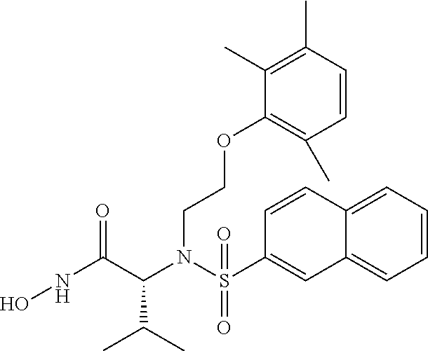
S(=O)(=O)(C1=CC2=CC=CC=C2C=C1)N(CCOC1=C(C)C=CC(C)=C1C)C(C(NO)=O)C(C)C
